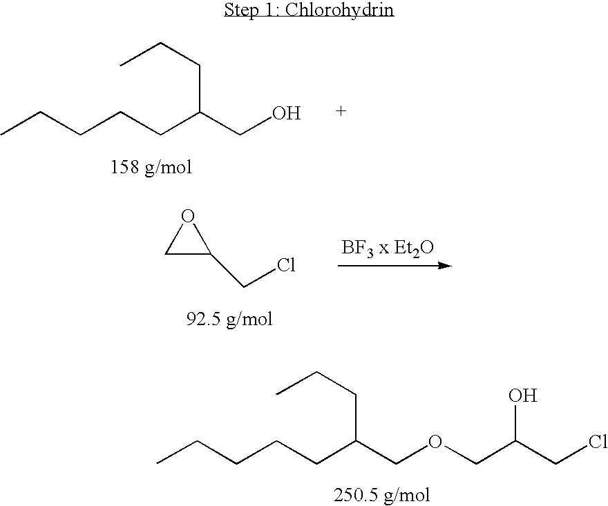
CCCCCC(CO)CCC.C1C(CCl)O1.CCCCCC(COCC(CCl)O)CCC
